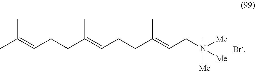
CC(=CCCC(=CCCC(=CCN([Me])([Me])[Me])C)C)C
